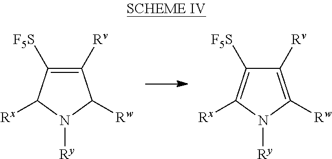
C1([Rv])=C([F5S])C([Rx])N([Ry])C1[Rw].C1([Rv])=C([Rw])N([Ry])C([Rx])=C1[F5S]
